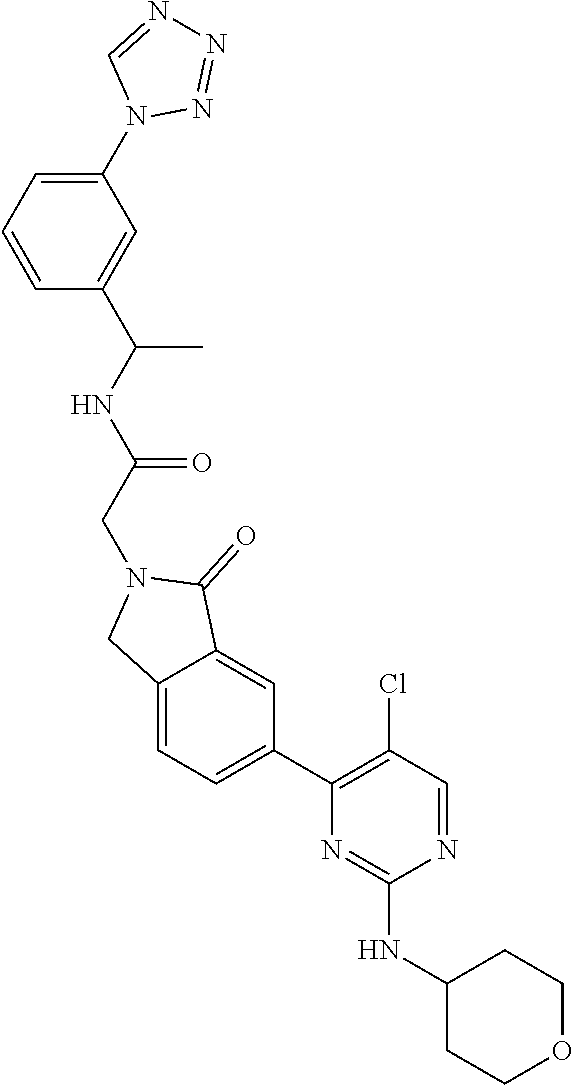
N1=CC(Cl)=C(C2=CC=C3C(=C2)C(=O)N(CC(NC(C2=CC(N4N=NN=C4)=CC=C2)C)=O)C3)N=C1NC1CCOCC1
